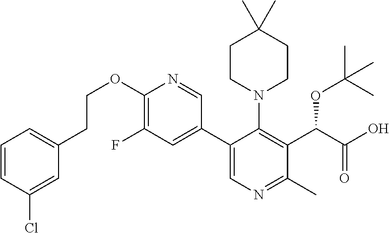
O(C1=C(F)C=C(C2=CN=C(C)C(C(C(=O)O)OC(C)(C)C)=C2N2CCC(C)(C)CC2)C=N1)CCC1=CC=CC(Cl)=C1
